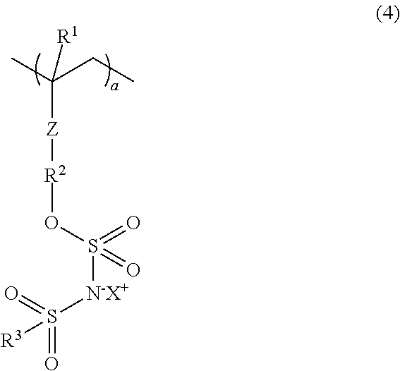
[Z](C(C)(CC)[R1])[R2]OS([N-X+]S([R3])(=O)=O)(=O)=O
